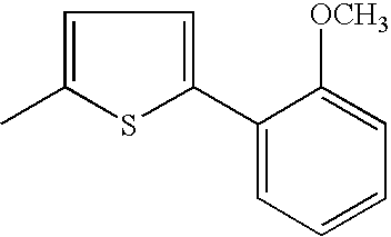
C1=C(C)SC(C2=CC=CC=C2[OCH3])=C1
